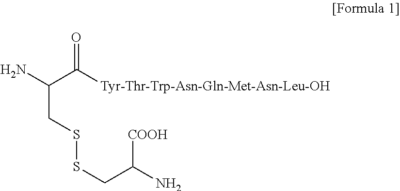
C(CSSCC([COOH])N)(C([Tyr-Thr-Trp-Asn-Gln-Met-Asn-Leu-OH])=O)N
